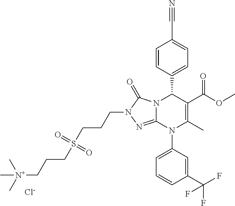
C1=CC(C2N3C(=NN(CCCS(CCC[N+](C)(C)C)(=O)=O)C3=O)N(C3=CC=CC(C(F)(F)F)=C3)C(C)=C2C(OC)=O)=CC=C1C#N.[Cl-]
